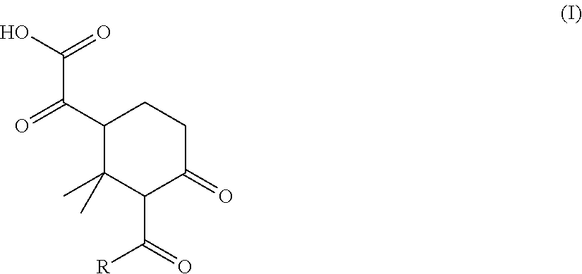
C1(C(=O)C(O)=O)C(C)(C)C(C(=O)[R])C(=O)CC1
